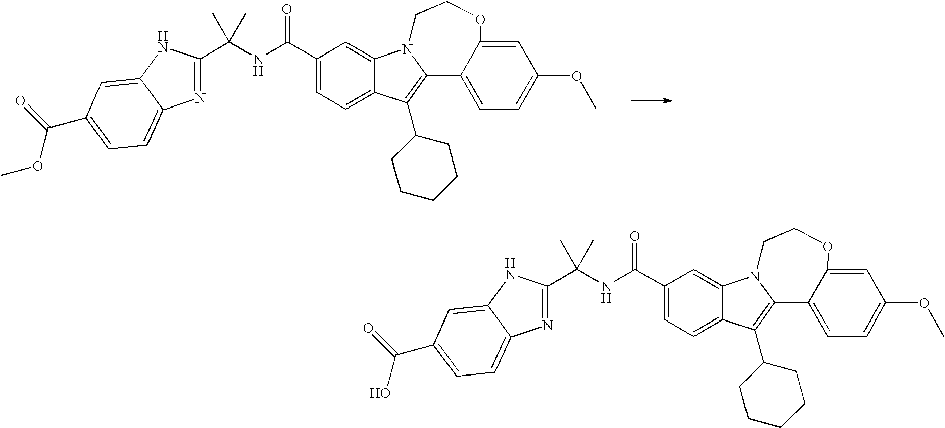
C(C1=CC=C2C(=C1)N1C(=C2C2CCCCC2)C2=CC=C(OC)C=C2OCC1)(NC(C)(C)C1=NC2=CC=C(C(OC)=O)C=C2N1)=O.C(C1=CC=C2C(=C1)N1C(=C2C2CCCCC2)C2=CC=C(OC)C=C2OCC1)(NC(C)(C)C1=NC2=CC=C(C(O)=O)C=C2N1)=O
